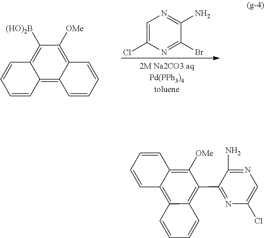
C1=CC2=C3C(=C([OMe])C([(HO)2B])=C2C=C1)C=CC=C3.C1=C(Cl)N=C(Br)C(N)=N1.C1=CC2=C3C(=C(C4=NC(Cl)=CN=C4N)C([OMe])=C2C=C1)C=CC=C3
